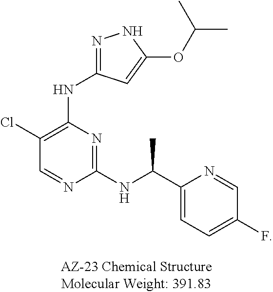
C1=NC(NC(C2=CC=C(F)C=N2)C)=NC(NC2=NNC(OC(C)C)=C2)=C1Cl
